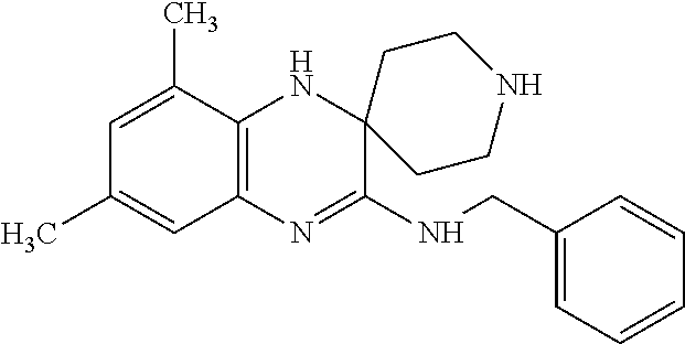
C12=C(N=C(NCC3=CC=CC=C3)C3(N1)CCNCC3)C=C(C)C=C2C
